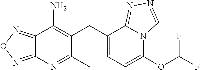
C12=NON=C1N=C(C)C(CC1=CC=C(OC(F)F)N3C1=NN=C3)=C2N
